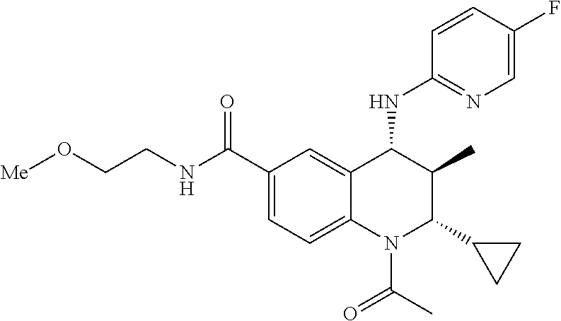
C1=CC(F)=CN=C1NC1C(C)C(C2CC2)N(C(=O)C)C2=CC=C(C(NCCO[Me])=O)C=C12
